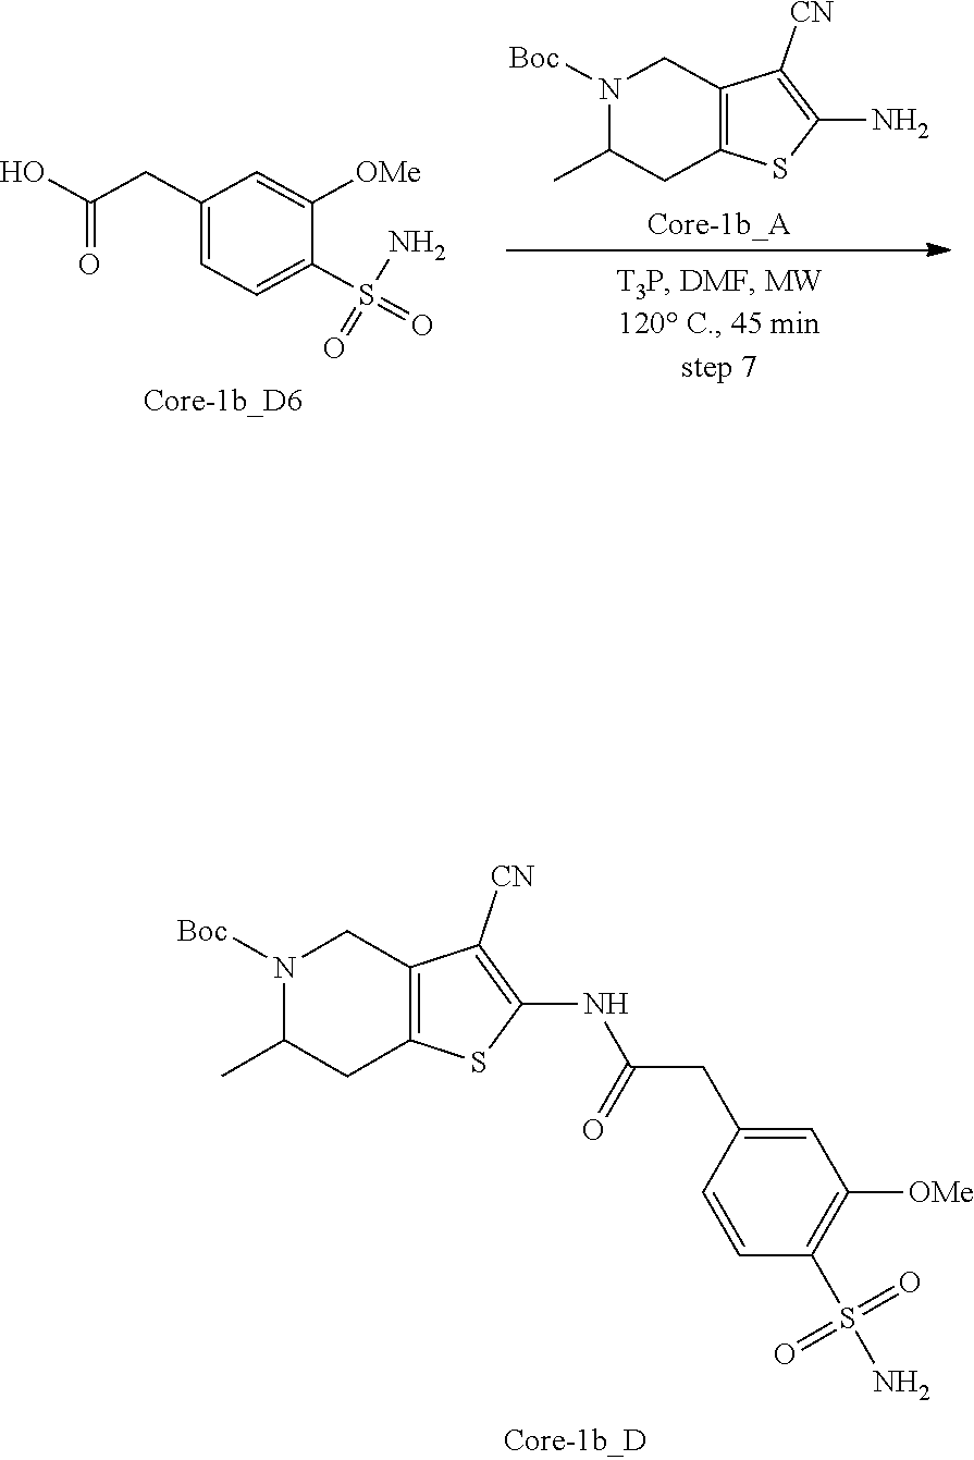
N1([Boc])C(C)CC2=C(C1)C([CN])=C(NC(CC1=CC([OMe])=C(S(N)(=O)=O)C=C1)=O)S2.C1(CC(=O)O)=CC=C(S(=O)(N)=O)C([OMe])=C1.N1([Boc])C(C)CC2=C(C1)C([CN])=C(N)S2
